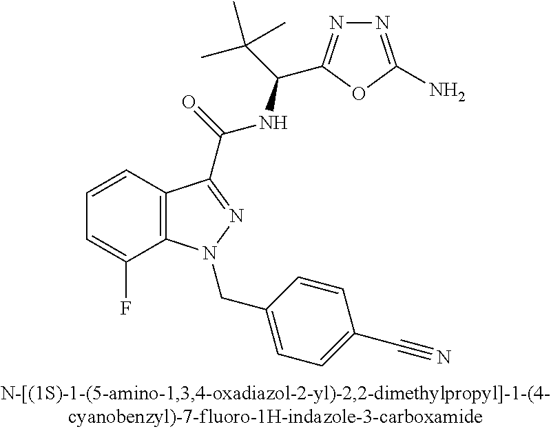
C1=CC2=C(C(F)=C1)N(CC1=CC=C(C#N)C=C1)N=C2C(NC(C(C)(C)C)C1=NN=C(N)O1)=O
